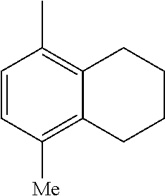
C12=C([Me])C=CC(C)=C1CCCC2
